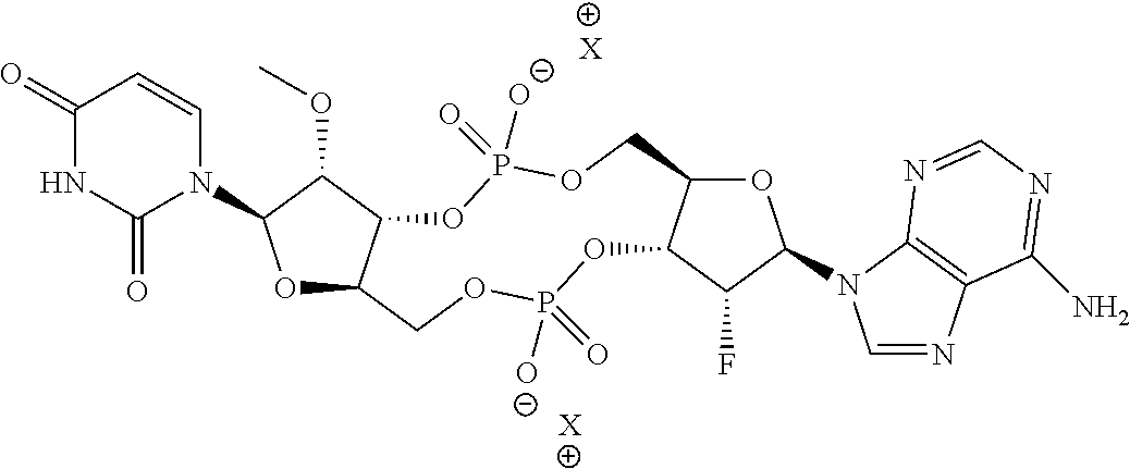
O1C2C(C(OC)C1N1C=CC(=O)NC1=O)OP(=O)([O-])OCC1C(OP([O-])(=O)OC2)C(F)C(N2C=NC3=C2N=CN=C3N)O1.[X].[X]
